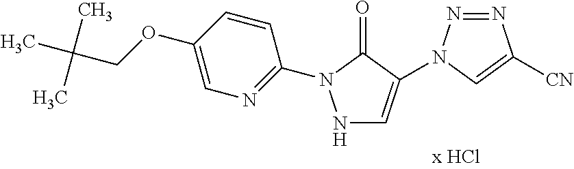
N1C=C(N2N=NC([CN])=C2)C(=O)N1C1=NC=C(OCC(C)(C)C)C=C1
